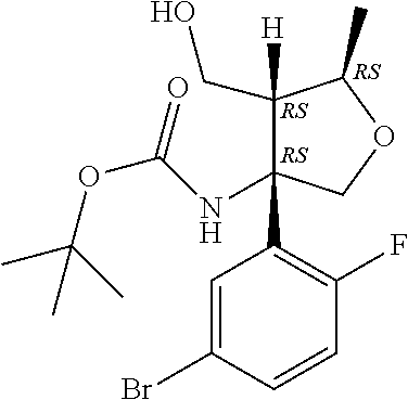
C1(CO)([H])C(NC(=O)OC(C)(C)C)(C2=C(F)C=CC(Br)=C2)COC1C
